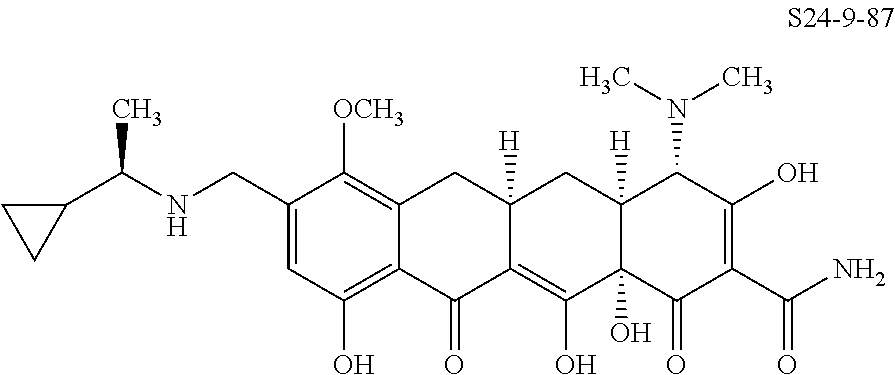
C1(CNC(C2CC2)C)=CC(O)=C2C(=C1[OCH3])CC1([H])C(=C(O)C3(O)C([H])(C1)C(N(C)C)C(O)=C(C(N)=O)C3=O)C2=O
